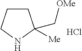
C1CCNC1([Me])C[OMe].Cl
